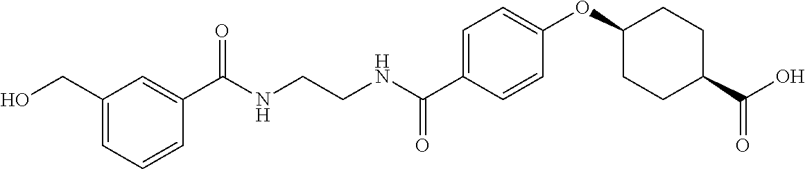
C1(C(NCCNC(C2=CC=C(OC3CCC(C(O)=O)CC3)C=C2)=O)=O)=CC(CO)=CC=C1
